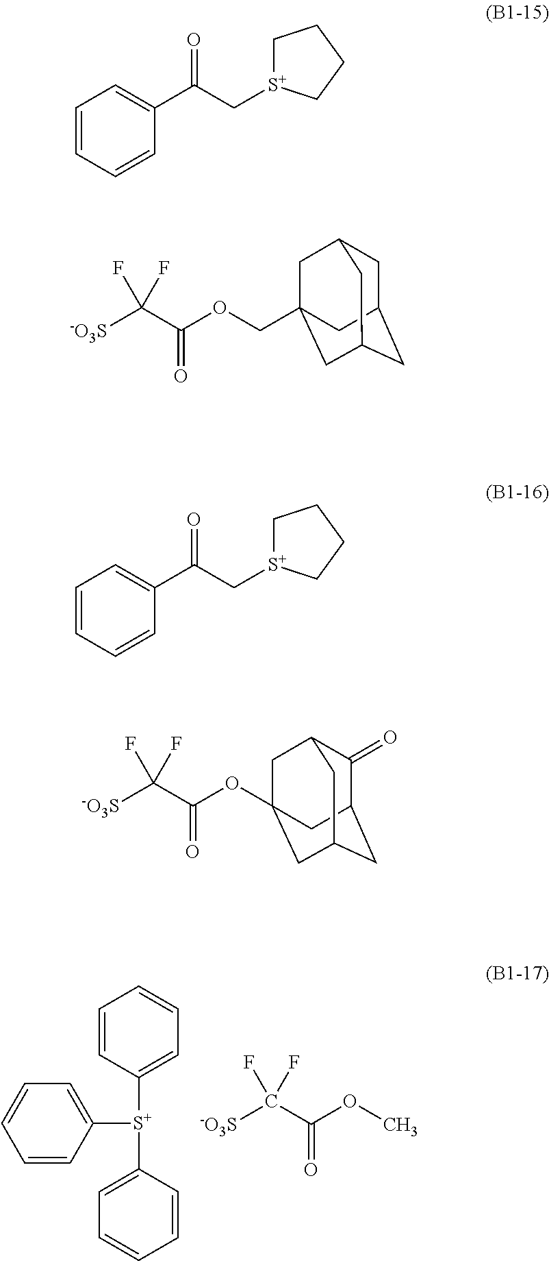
C1(=O)C2CC3CC(OC(C([-O3S])(F)F)=O)(CC1C3)C2.C1=CC([S+](C2=CC=CC=C2)C2=CC=CC=C2)=CC=C1.[-O3S]C(C(OC)=O)(F)F.[-O3S]C(C(OCC12CC3CC(CC(C1)C3)C2)=O)(F)F.C1=CC=CC(C(C[S+]2CCCC2)=O)=C1.C1=CC=CC(C(C[S+]2CCCC2)=O)=C1
